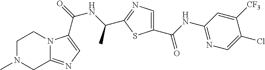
C1CN2C(=NC=C2C(=O)NC(C)C2=NC=C(C(=O)NC3=NC=C(Cl)C([CF3])=C3)S2)CN1C
